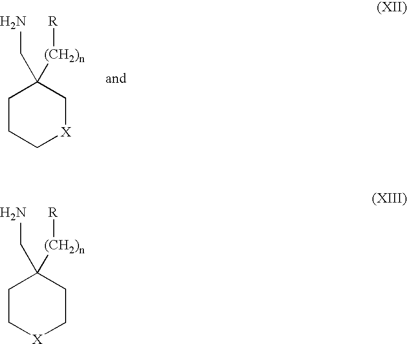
C(C1([(CH2)n][R])CCC[X]C1)N.C(C1([(CH2)n][R])CC[X]CC1)N
